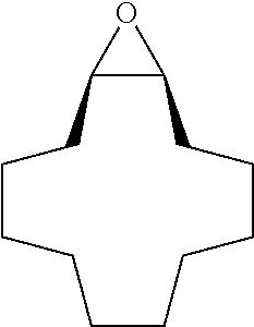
C1CCCCCCCCC2C(C1)O2
